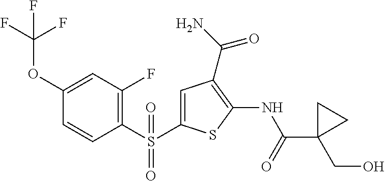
S(=O)(=O)(C1=C(F)C=C(OC(F)(F)F)C=C1)C1=CC(C(N)=O)=C(NC(=O)C2(CO)CC2)S1
